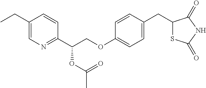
C1(CC)=CN=C(C(COC2=CC=C(CC3SC(=O)NC3=O)C=C2)OC(=O)C)C=C1
